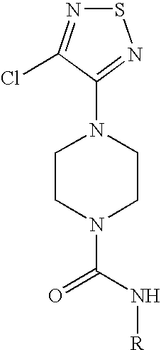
S1N=C(Cl)C(N2CCN(C(N[R])=O)CC2)=N1
